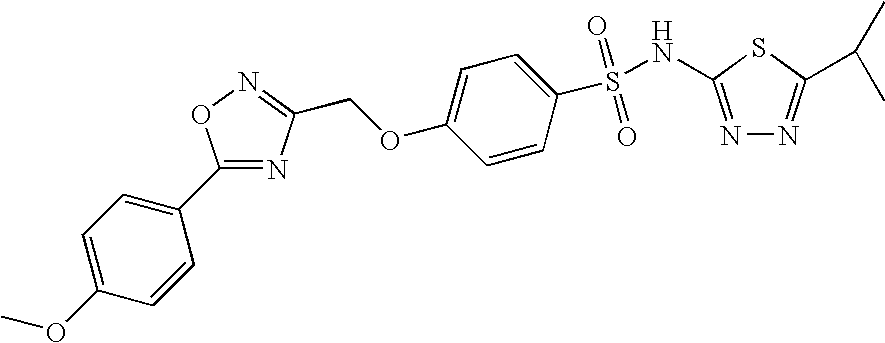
C(OC1=CC=C(S(=O)(=O)NC2=NN=C(C(C)C)S2)C=C1)C1=NOC(C2=CC=C(OC)C=C2)=N1
